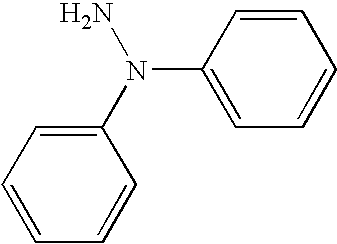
C1=CC(N(N)C2=CC=CC=C2)=CC=C1
